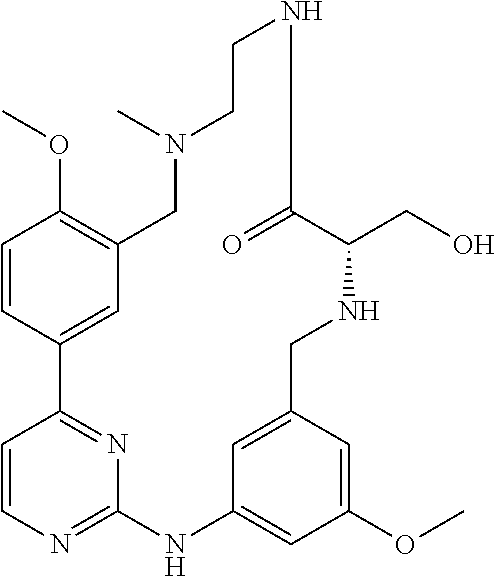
C1=CC2=CC(=C1OC)CN(C)CCNC(=O)C(CO)NCC1=CC(=CC(OC)=C1)NC1=NC=CC2=N1
